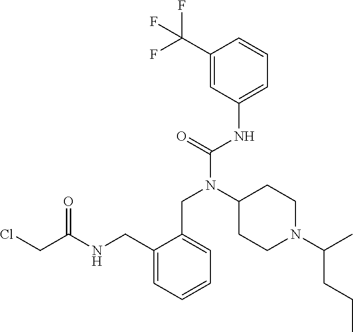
C1(CNC(CCl)=O)=CC=CC=C1CN(C(NC1=CC=CC(C(F)(F)F)=C1)=O)C1CCN(C(C)CCC)CC1
